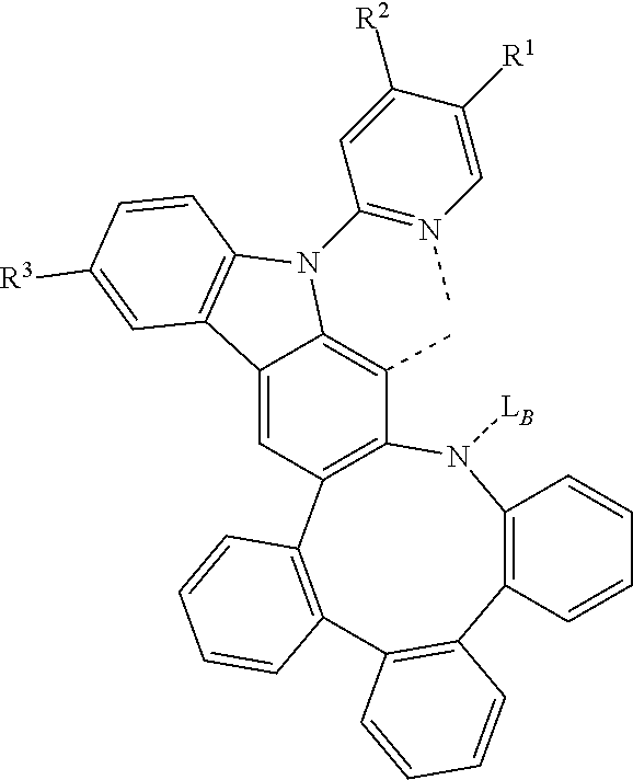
C12=C(N([LB])C3=C(C4=C(C=CC=C4)C4=C1C=CC=C4)C=C1C(=C3C)N(C3=N(C)C=C([R1])C([R2])=C3)C3=C1C=C([R3])C=C3)C=CC=C2
